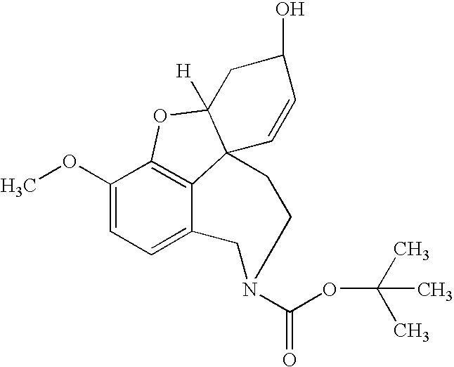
C12=C3C(OC)=CC=C1CN(C(OC(C)(C)C)=O)CCC21C([H])(O3)CC(O)C=C1
